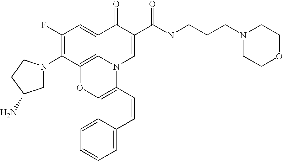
C1(F)=C(N2CC(N)CC2)C2=C3C(=C1)C(=O)C(C(NCCCN1CCOCC1)=O)=CN3C1=C(O2)C2=CC=CC=C2C=C1
